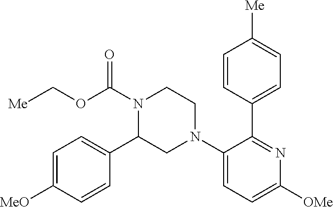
N1(C(OC[Me])=O)CCN(C2=CC=C([OMe])N=C2C2=CC=C([Me])C=C2)CC1C1=CC=C([MeO])C=C1
